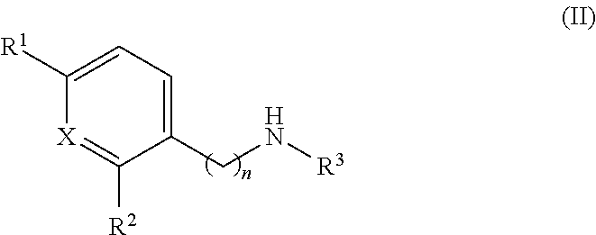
C1=C([R1])[X]=C([R2])C(CN[R3])=C1
